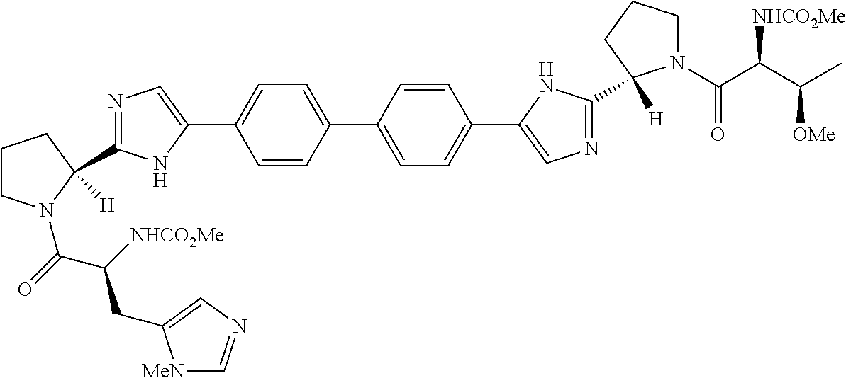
N1=C(C2([H])N(C(=O)C([NHCO2Me])CC3=CN=C[MeN]3)CCC2)NC(C2=CC=C(C3=CC=C(C4=CN=C(C5([H])N(C(C(C(C)[OMe])[NHCO2Me])=O)CCC5)N4)C=C3)C=C2)=C1
